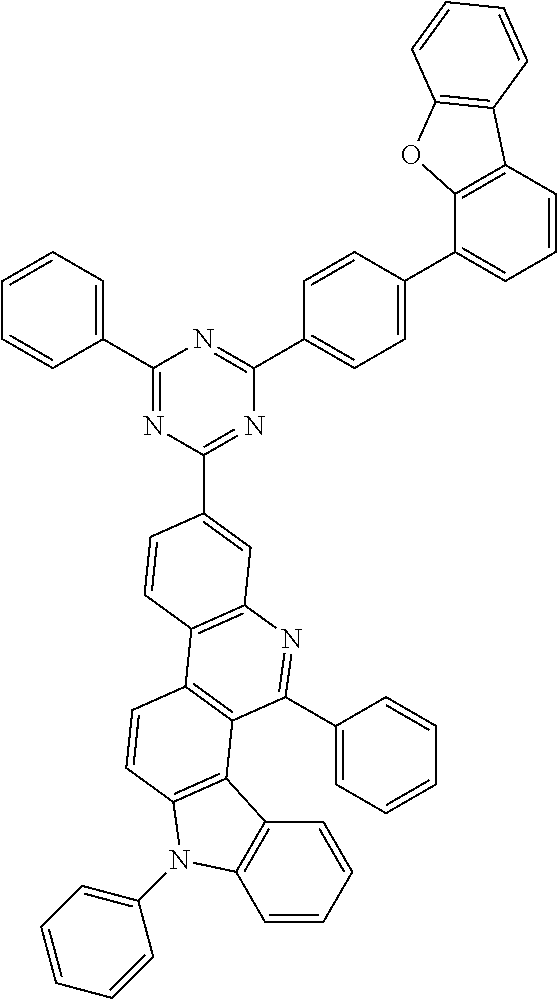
C1=CC=CC2=C1N(C1=CC=CC=C1)C1=C2C2=C(C=C1)C1=C(N=C2C2=CC=CC=C2)C=C(C2=NC(C3=CC=C(C4=CC=CC5=C4OC4=C5C=CC=C4)C=C3)=NC(C3=CC=CC=C3)=N2)C=C1
